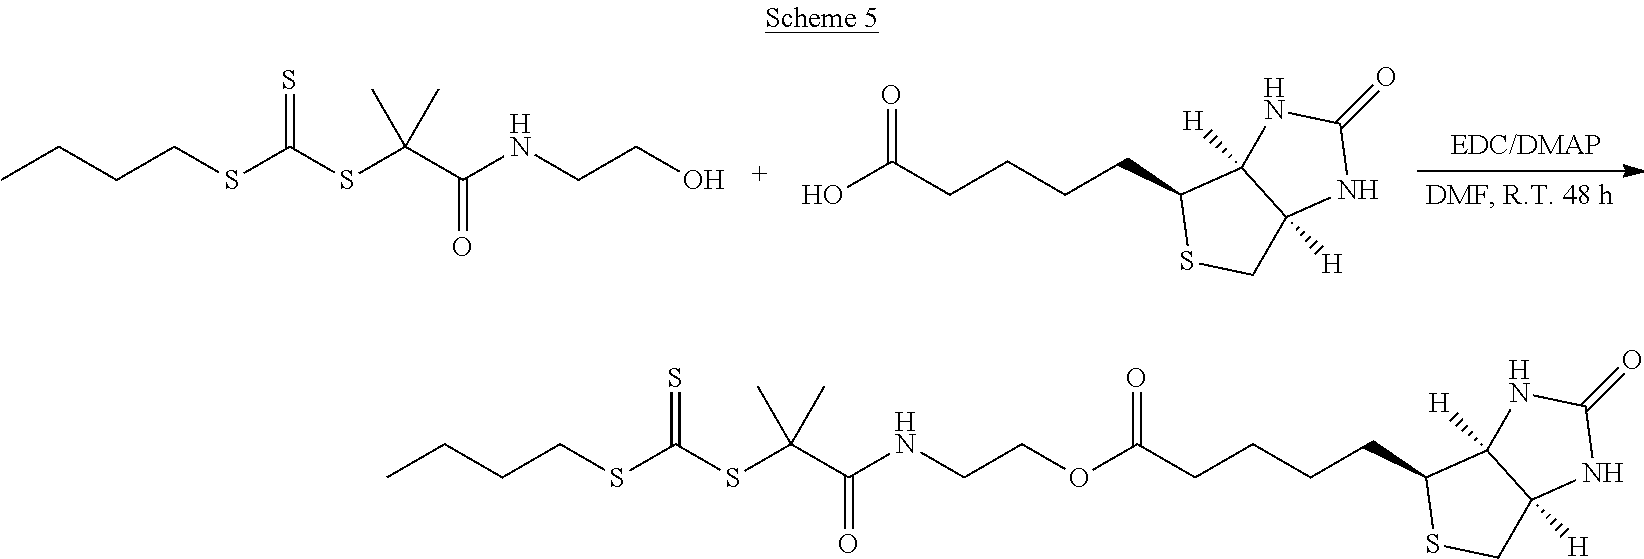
CCCCSC(SC(C(NCCO)=O)(C)C)=S.OC(CCCCC1SCC2([H])C1([H])NC(=O)N2)=O.O(C(CCCCC1SCC2([H])C1([H])NC(=O)N2)=O)CCNC(C(SC(SCCCC)=S)(C)C)=O
